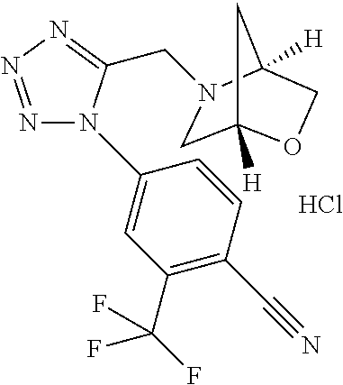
N1=NN=C(CN2CC3([H])CC2([H])CO3)N1C1=CC(C(F)(F)F)=C(C#N)C=C1.Cl
